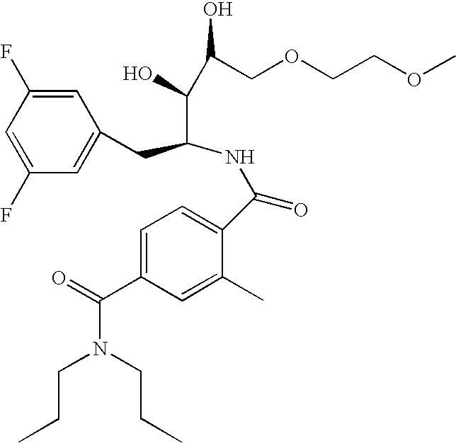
C1=C(F)C=C(F)C=C1CC(C(O)C(COCCOC)O)NC(C1=CC=C(C(=O)N(CCC)CCC)C=C1C)=O
